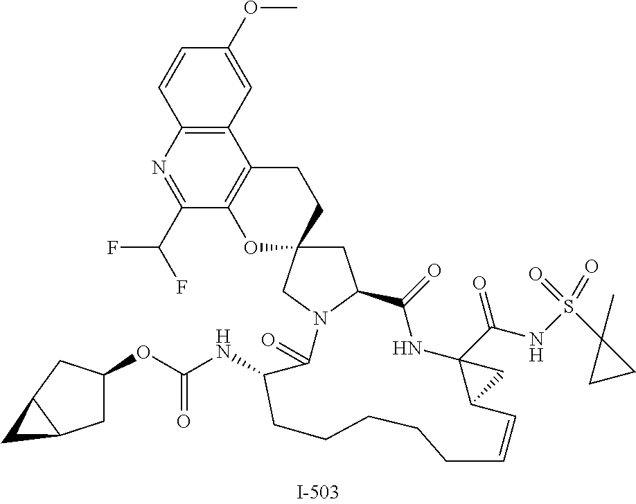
C1=CC2=C(C=C1OC)C1=C(C(C(F)F)=N2)OC2(CC1)CC1N(C2)C(=O)C(NC(OC2CC3C(C2)C3)=O)CCCCCC=CC2C(C(NS(C3(C)CC3)(=O)=O)=O)(NC1=O)C2
